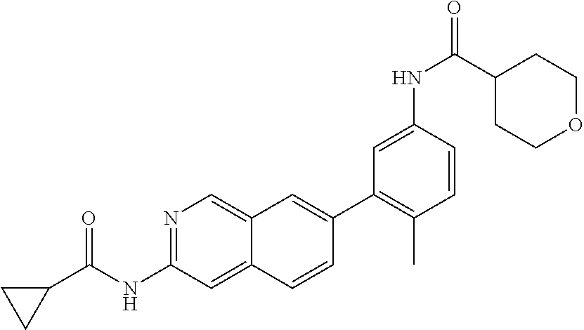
C1(C2=CC3=CN=C(NC(=O)C4CC4)C=C3C=C2)=C(C)C=CC(NC(C2CCOCC2)=O)=C1
